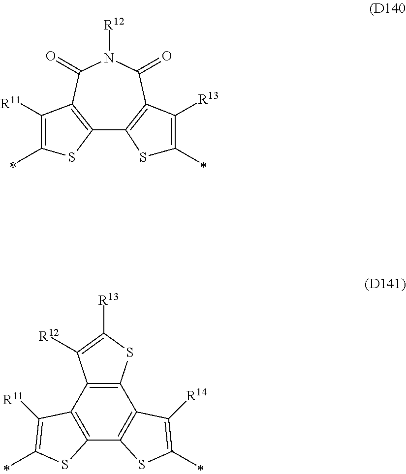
C12=C(C(=O)N([R12])C(=O)C3=C1SC(C)=C3[R13])C([R11])=C(C)S2.C12=C(C3=C(C4=C1C([R14])=C(C)S4)SC(C)=C3[R11])C([R12])=C([R13])S2
